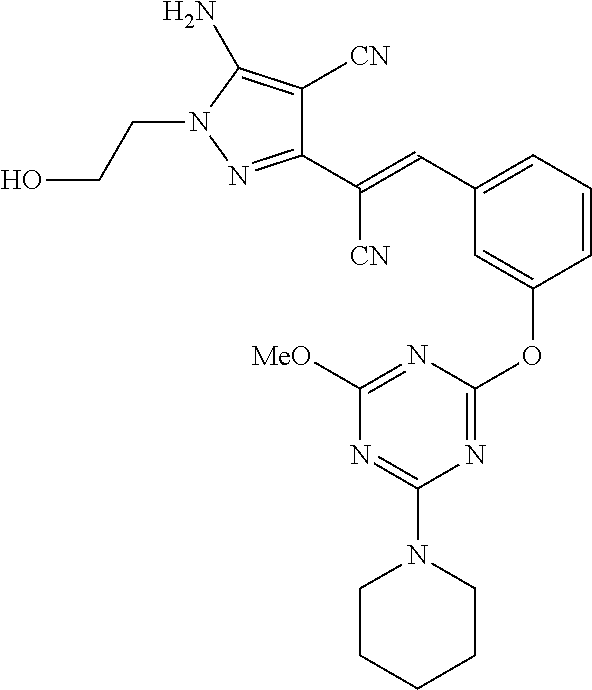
C1=CC=C(C=C([CN])C2=NN(CCO)C(N)=C2[CN])C=C1OC1=NC(N2CCCCC2)=NC([MeO])=N1
